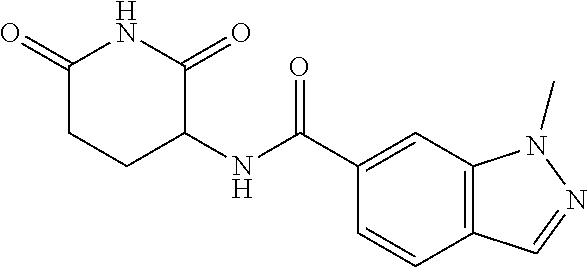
C12=C(C=CC(C(NC3CCC(=O)NC3=O)=O)=C1)C=NN2C
